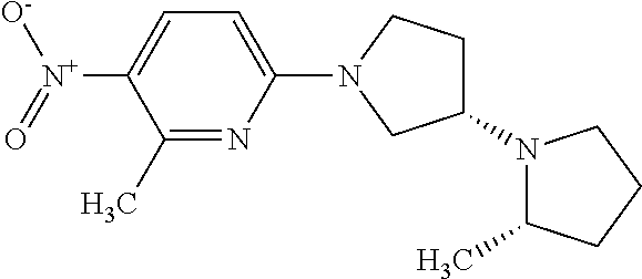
C1(N2CC(N3C(C)CCC3)CC2)=CC=C([N+](=O)[O-])C(C)=N1
